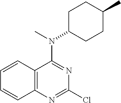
C12=C(N=C(Cl)N=C1N(C1CCC(C)CC1)C)C=CC=C2
